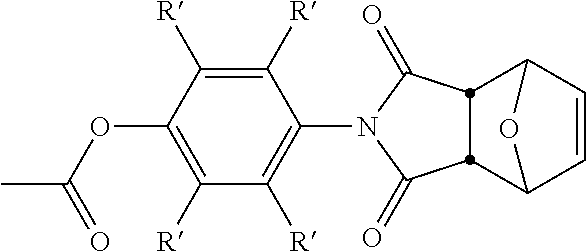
C1([R])=C([R])C(OC(C)=O)=C([R])C([R])=C1N1C(=O)C2C3C=CC(O3)C2C1=O
